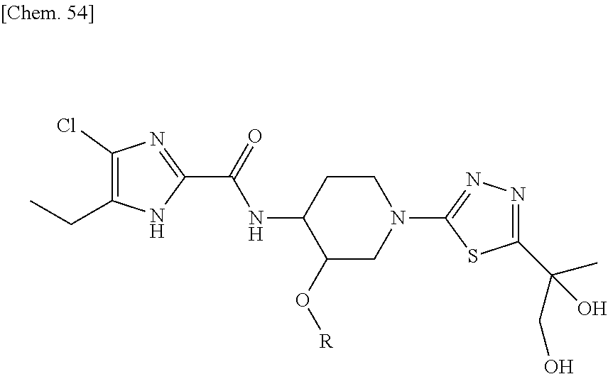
C1(O[R])CN(C2=NN=C(C(C)(CO)O)S2)CCC1NC(C1=NC(Cl)=C(CC)N1)=O
